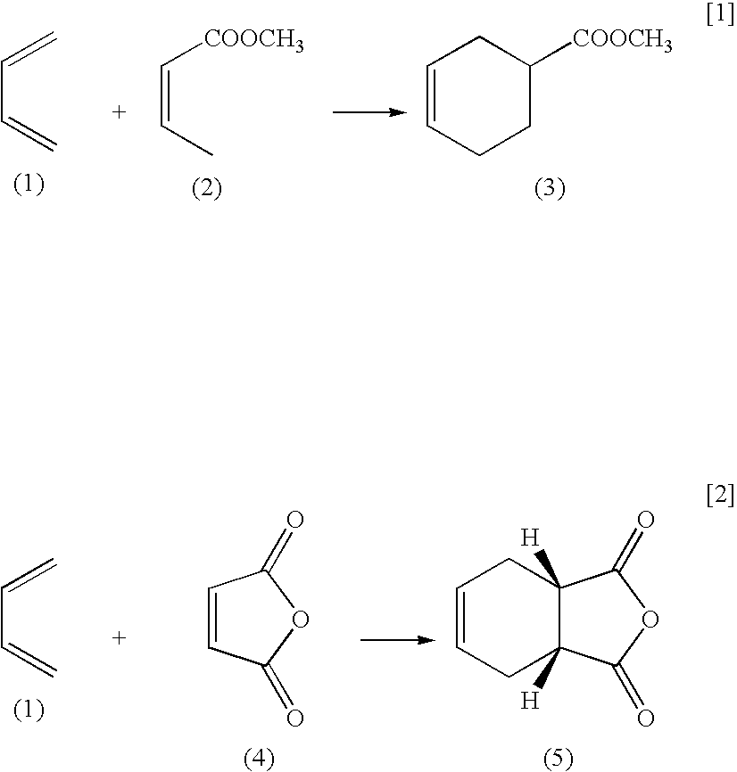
C(C=C)=C.C(=CC)[COOCH3].C1=CCCC([COOCH3])C1.C(C=C)=C.C1=CC(=O)OC1=O.C1=CCC2([H])C([H])(C1)C(=O)OC2=O
